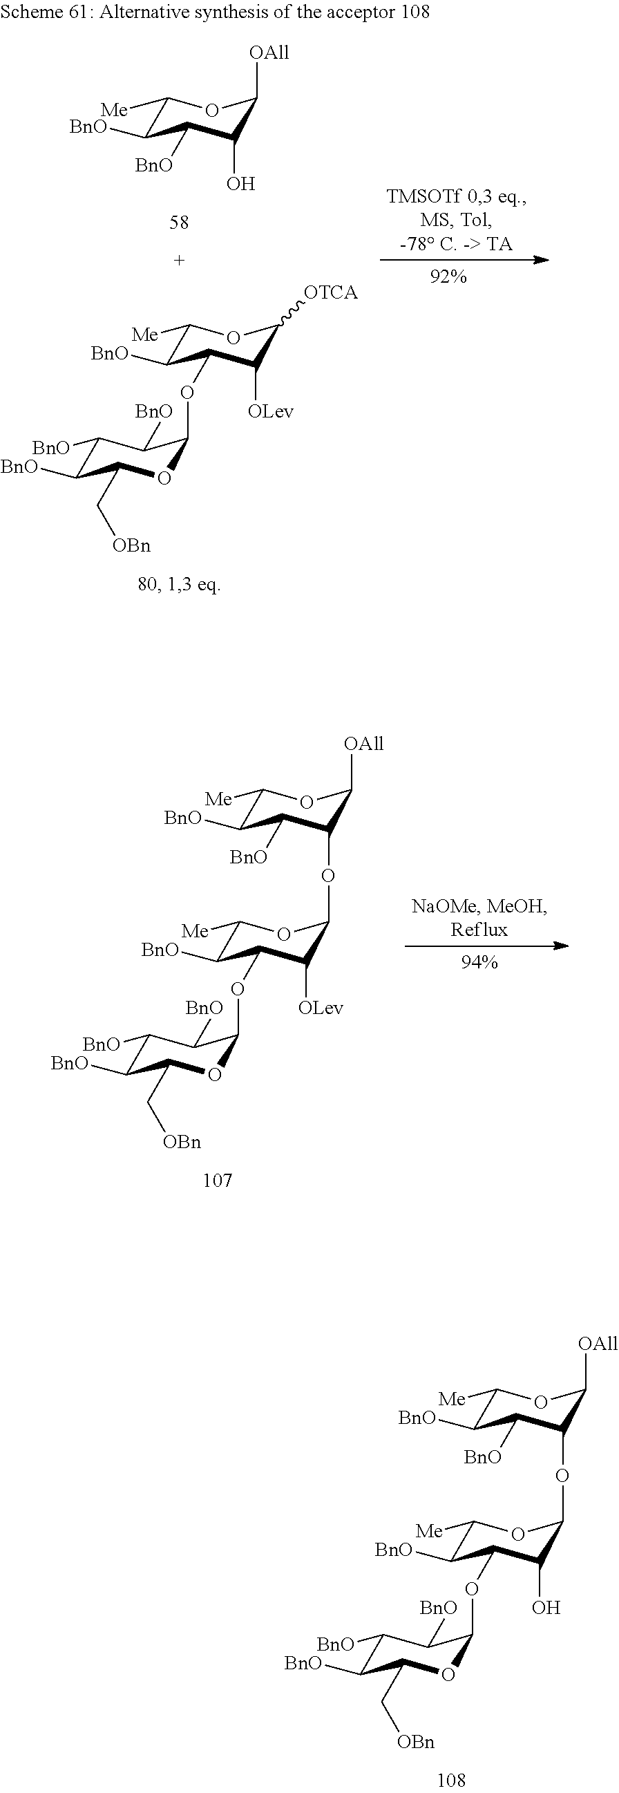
C1([BnO])C([BnO])C(C[OBn])OC(OC2C([BnO])C([Me])OC(OC3C([BnO])C([BnO])C([Me])OC3[OAll])C2[OLev])C1[BnO].C1([BnO])C([BnO])C(C[OBn])OC(OC2C([BnO])C([Me])OC(OC3C([BnO])C([BnO])C([Me])OC3[OAll])C2O)C1[BnO].C1([Me])C([BnO])C([BnO])C(O)C([OAll])O1.C1([BnO])C([BnO])C(C[OBn])OC(OC2C([BnO])C([Me])OC([OTCA])C2[OLev])C1[BnO]
